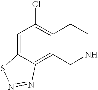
C1=C2C(=C3C(=C1Cl)CCNC3)N=NS2
